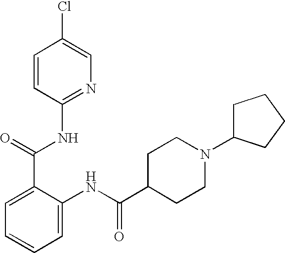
C1=CC(NC(C2=CC=CC=C2NC(C2CCN(C3CCCC3)CC2)=O)=O)=NC=C1Cl
